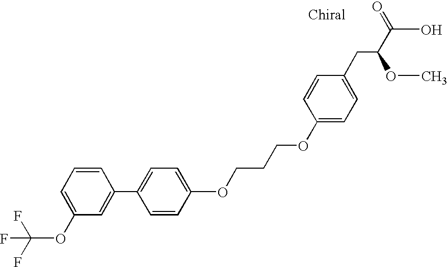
C1=CC=C(OC(F)(F)F)C=C1C1=CC=C(OCCCOC2=CC=C(CC(OC)C(=O)O)C=C2)C=C1
